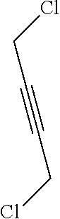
C(#CCCl)CCl
